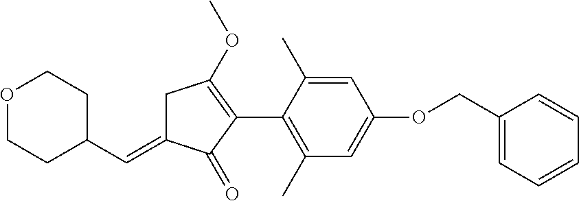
C1C(=CC2CCOCC2)C(=O)C(C2=C(C)C=C(OCC3=CC=CC=C3)C=C2C)=C1OC
